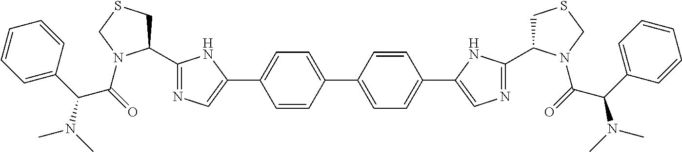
C1(C2=CN=C(C3CSCN3C(C(C3=CC=CC=C3)N(C)C)=O)N2)=CC=C(C2=CC=C(C3=CN=C(C4CSCN4C(C(C4=CC=CC=C4)N(C)C)=O)N3)C=C2)C=C1
